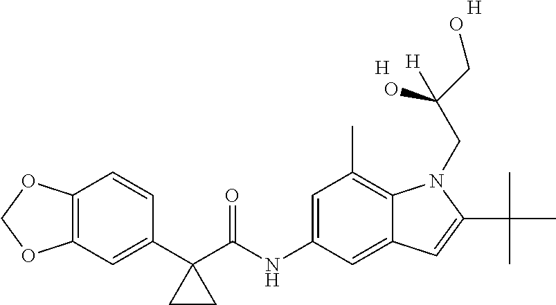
C1(C2(C(NC3=CC(C)=C4C(=C3)C=C(C(C)(C)C)N4CC(CO)(O)[H])=O)CC2)=CC2=C(C=C1)OCO2.[H].[H]
